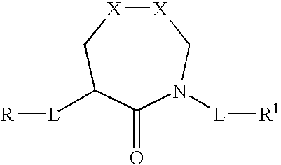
C1(=O)N([L][R1])C[X][X]CC1[L][R]
